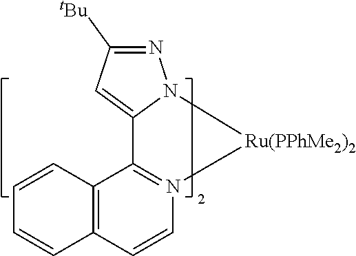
C12=CC([tBu])=NN1[Ru(PPhMe2)2]N1=C2C2=C(C=C1)C=CC=C2
